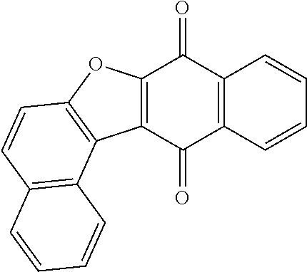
C12=C(C(=O)C3=C(C1=O)C=CC=C3)C1=C(O2)C=CC2=C1C=CC=C2
